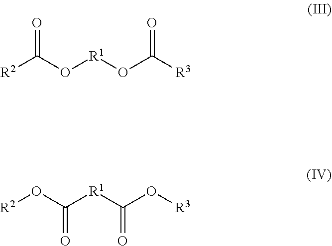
[R2]C(O[R1]OC([R3])=O)=O.[R2]OC([R1]C(O[R3])=O)=O
